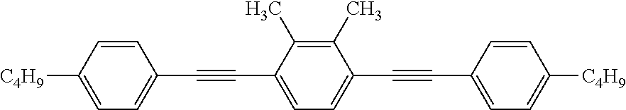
C1=CC([C4H9])=CC=C1C#CC1=CC=C(C#CC2=CC=C([C4H9])C=C2)C(C)=C1C
